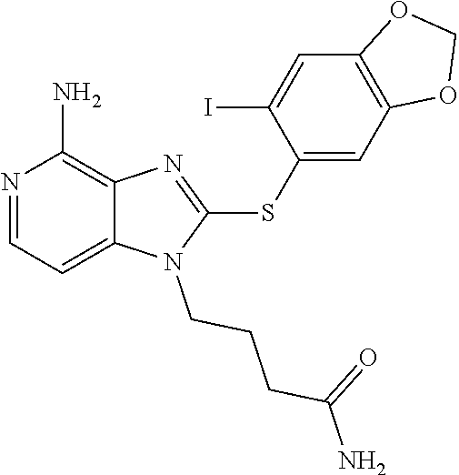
C12=CC=NC(N)=C1N=C(SC1=CC3=C(C=C1I)OCO3)N2CCCC(N)=O
